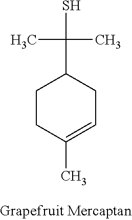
C1CC(C)=CCC1C(C)(C)S
